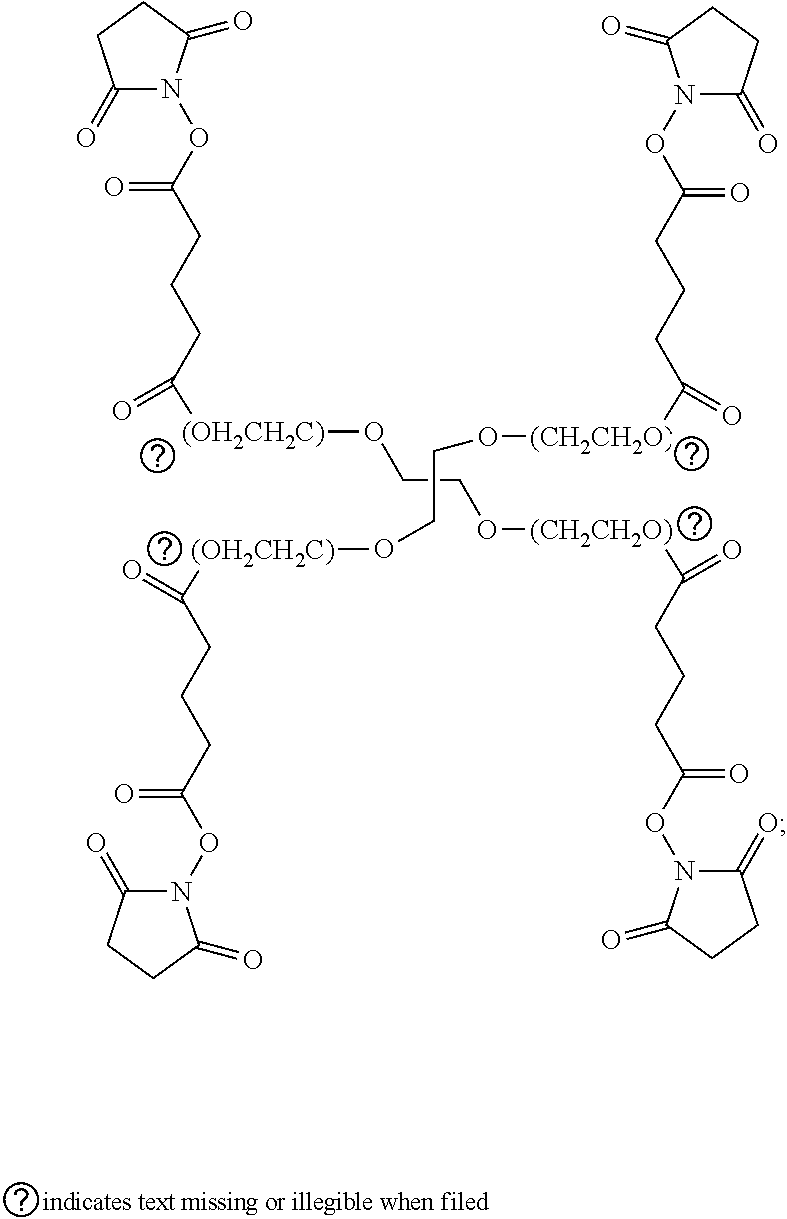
C1(=O)N(OC(CCCC([(OH2CH2C)]OCCO[(CH2CH2O)]C(CCCC(ON2C(=O)CCC2=O)=O)=O)=O)=O)C(=O)CC1.C1(=O)N(OC(CCCC(=O)[(CH2CH2O)]OCCO[(OH2CH2C)]C(CCCC(ON2C(=O)CCC2=O)=O)=O)=O)C(=O)CC1
